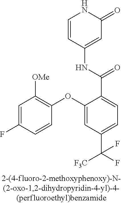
C1=C(F)C=CC(OC2=CC(C(F)([F3C])F)=CC=C2C(=O)NC2=CC(=O)NC=C2)=C1[OMe]
